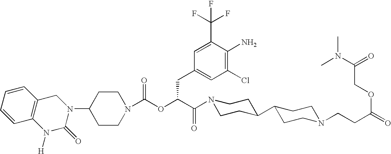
C1(N2CC3=C(N([H])C2=O)C=CC=C3)CCN(C(OC(C(N2CCC(C3CCN(CCC(=O)OCC(N(C)C)=O)CC3)CC2)=O)CC2=CC(Cl)=C(N)C(C(F)(F)F)=C2)=O)CC1
